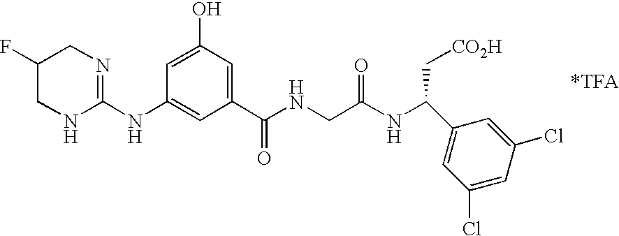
C1(NC2=NCC(F)CN2)=CC(C(=O)NCC(NC(C2=CC(Cl)=CC(Cl)=C2)C[CO2H])=O)=CC(O)=C1
